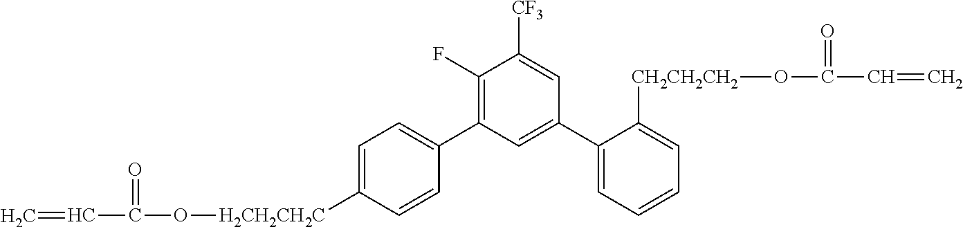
O(C(C=C)=O)[CH2CH2CH2]C1=CC=CC=C1C1=CC(C2=CC=C([H2CH2CH2C]OC(C=C)=O)C=C2)=C(F)C([CF3])=C1
